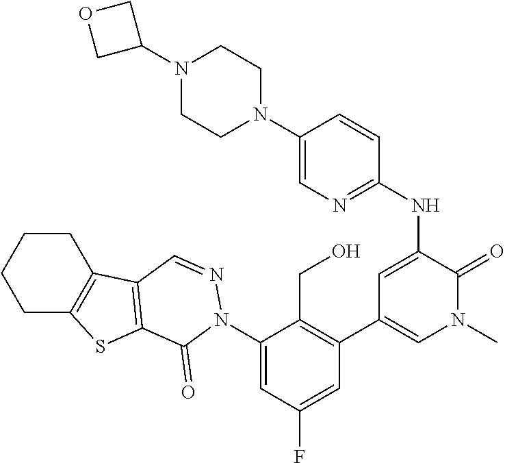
N(C1=CC(C2=C(CO)C(N3C(=O)C4=C(C5=C(CCCC5)S4)C=N3)=CC(F)=C2)=CN(C)C1=O)C1=NC=C(N2CCN(C3COC3)CC2)C=C1
